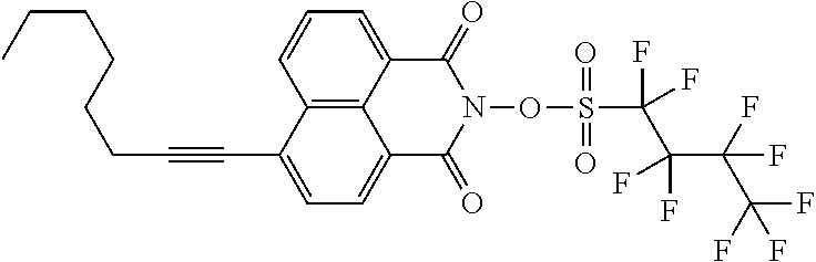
C12=C3C(=CC=C1)C(=O)N(OS(C(C(C(F)(F)C(F)(F)F)(F)F)(F)F)(=O)=O)C(=O)C3=CC=C2C#CCCCCCC
